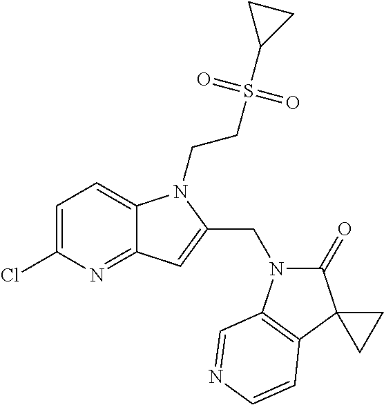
C1=C(Cl)N=C2C(=C1)N(CCS(C1CC1)(=O)=O)C(CN1C(=O)C3(C4=C1C=NC=C4)CC3)=C2
